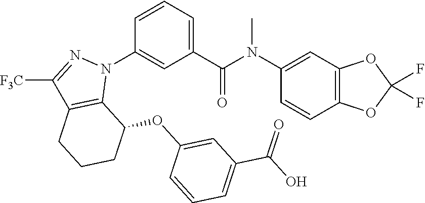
C1(N(C(C2=CC=CC(N3C4=C(C([F3C])=N3)CCCC4OC3=CC(C(O)=O)=CC=C3)=C2)=O)C)=CC2=C(C=C1)OC(F)(F)O2
